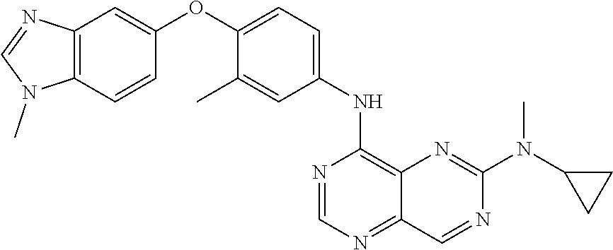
C12=C(C=CC(OC3=CC=C(NC4=C5C(=NC=N4)C=NC(N(C4CC4)C)=N5)C=C3C)=C1)N(C)C=N2
